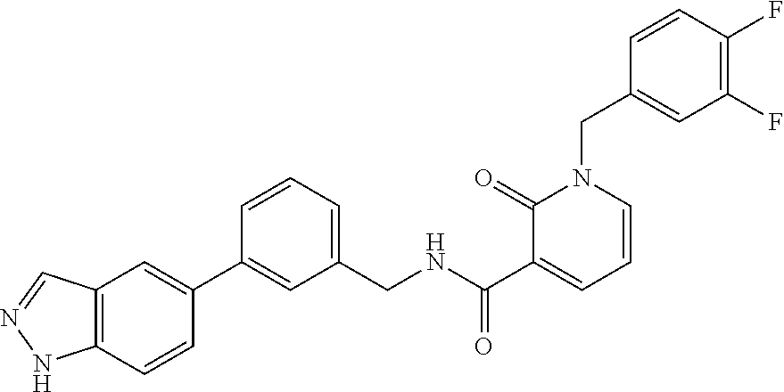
C12=C(C=CC(C3=CC(CNC(C4=CC=CN(CC5=CC(F)=C(F)C=C5)C4=O)=O)=CC=C3)=C1)NN=C2
